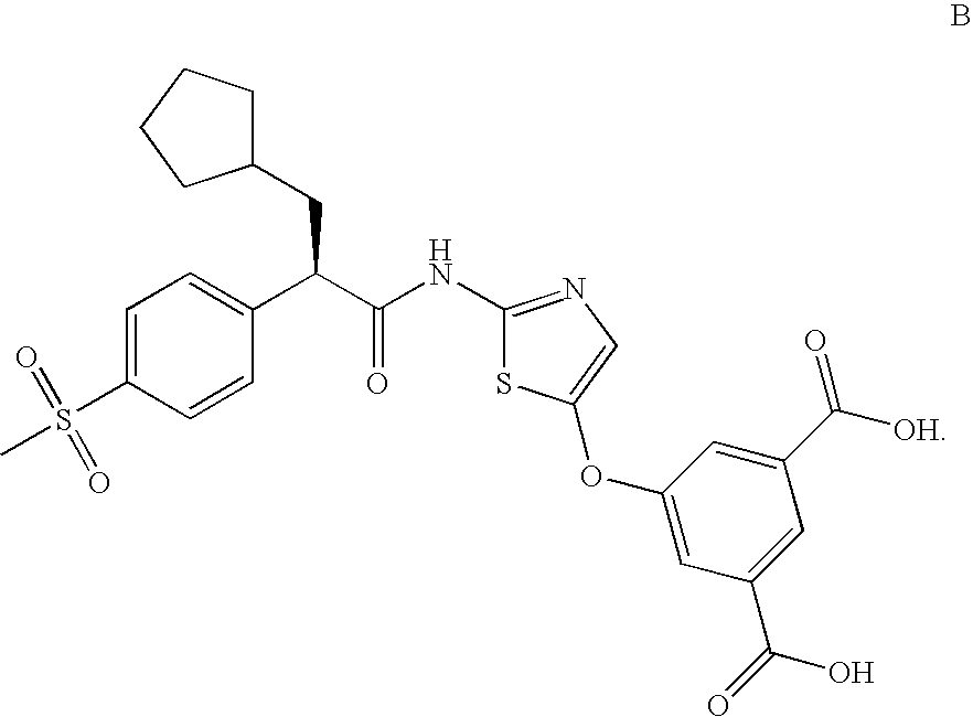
C1=C(S(C)(=O)=O)C=CC(C(C(=O)NC2=NC=C(OC3=CC(C(=O)O)=CC(C([OH])=O)=C3)S2)CC2CCCC2)=C1
